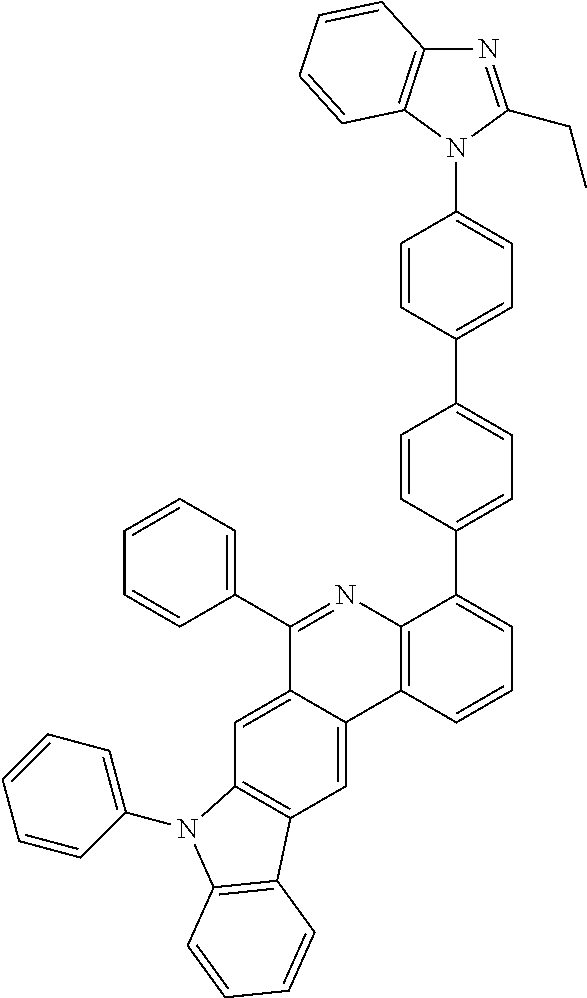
C1=C2C(=CC3=C1N(C1=CC=CC=C1)C1=C3C=CC=C1)C1=C(N=C2C2=CC=CC=C2)C(C2=CC=C(C3=CC=C(N4C5=C(N=C4CC)C=CC=C5)C=C3)C=C2)=CC=C1
